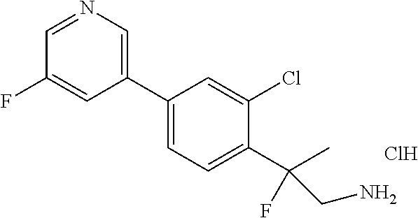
C1(C2=CC=C(C(C)(F)CN)C(Cl)=C2)=CN=CC(F)=C1.Cl
